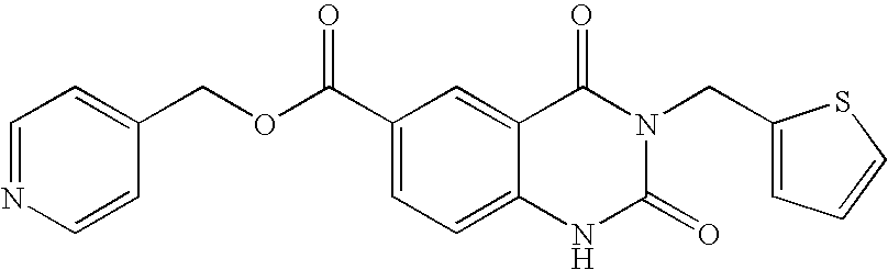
C1=NC=CC(COC(=O)C2=CC=C3C(=C2)C(=O)N(CC2=CC=CS2)C(=O)N3)=C1
